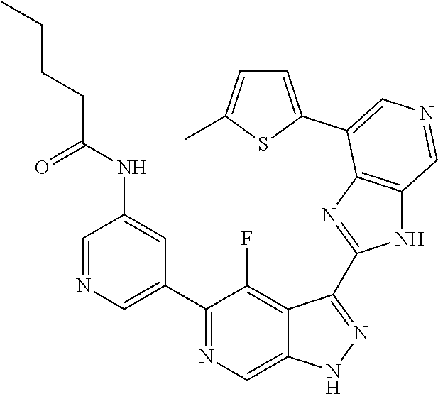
C1(C2=CN=CC(NC(=O)CCCC)=C2)=NC=C2C(=C1F)C(C1=NC3=C(N1)C=NC=C3C1=CC=C(C)S1)=NN2
